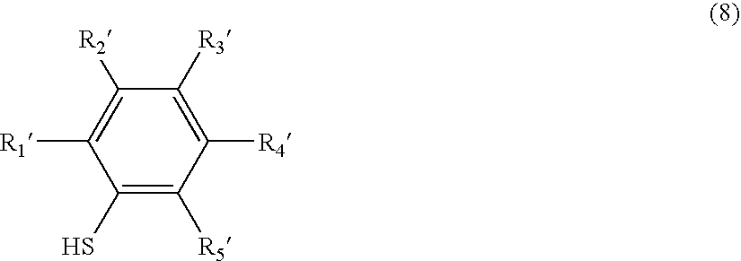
[R5]C1=C(S)C([R1])=C([R2])C([R3])=C1[R4]
